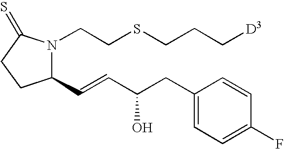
C1(C=CC(CC2=CC=C(F)C=C2)O)N(CCSCCC[D3])C(=S)CC1
